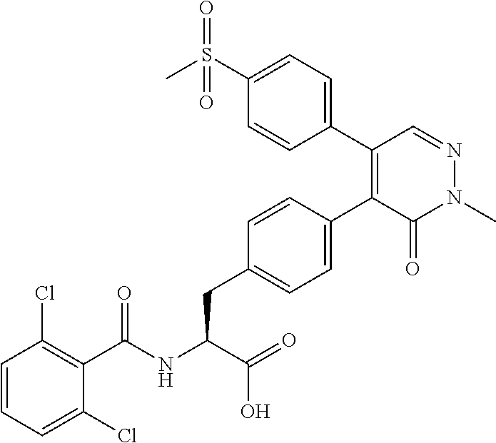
C1=CC=C(Cl)C(C(NC(C(O)=O)CC2=CC=C(C3=C(C4=CC=C(S(C)(=O)=O)C=C4)C=NN(C)C3=O)C=C2)=O)=C1Cl
